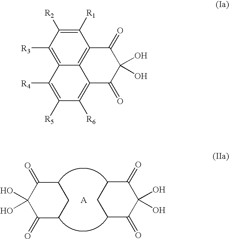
C1(O)(O)C(=O)CCCC1=O.C1CCC(=O)C(O)(O)C1=O.C12=C([R3])C([R2])=C([R1])C3=C1C(=C([R6])C([R5])=C2[R4])C(=O)C(O)(O)C3=O
